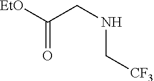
[EtO]C(CNC[CF3])=O
